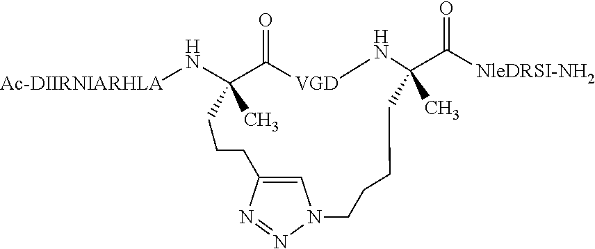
N([Ac-DIIRNIARHLA])C1(C)C(=O)[VGD]NC(C([NleDRSI-NH2])=O)(C)CCCCN2C=C(N=N2)CCC1
